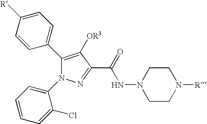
C1(C2=CC=C([R])C=C2)=C([OR3])C(C(=O)NN2CCN([R])CC2)=NN1C1=CC=CC=C1Cl
